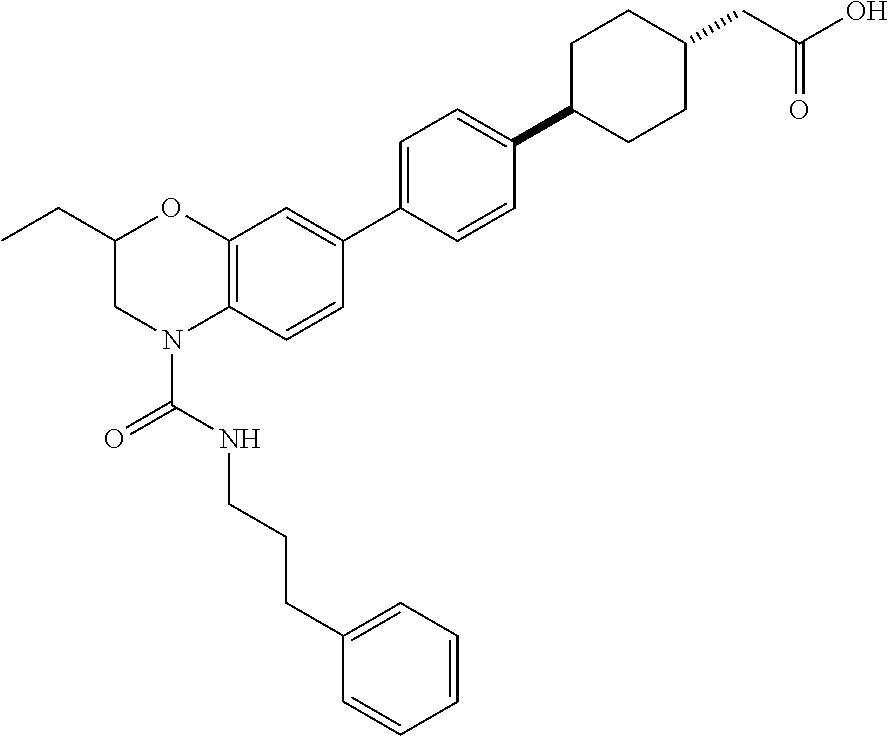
N(C(N1C2=C(OC(CC)C1)C=C(C1=CC=C(C3CCC(CC(=O)O)CC3)C=C1)C=C2)=O)CCCC1=CC=CC=C1
